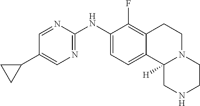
N1=C(NC2=CC=C3C(=C2F)CCN2C3([H])CNCC2)N=CC(C2CC2)=C1
